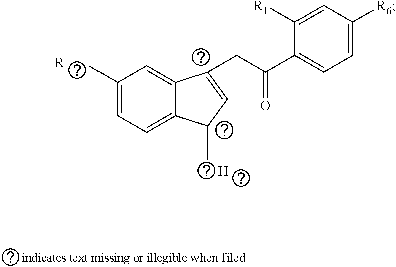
C1(C)=CC=C2C(=C1)C(CC(C1=CC=C([R6])C=C1[R1])=O)=CC2C.[H].[R]
